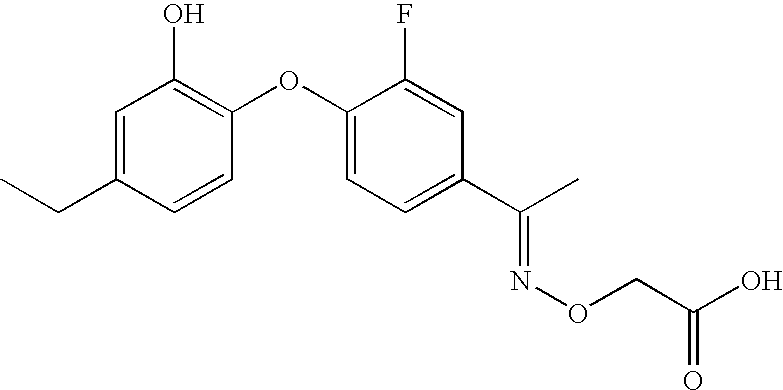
C1=C(CC)C=CC(OC2=CC=C(C(C)=NOCC(O)=O)C=C2F)=C1O
